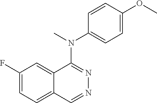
C1(F)=CC=C2C(=C1)C(N(C)C1=CC=C(OC)C=C1)=NN=C2
